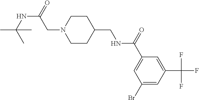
C1(Br)=CC(C(F)(F)F)=CC(C(=O)NCC2CCN(CC(NC(C)(C)C)=O)CC2)=C1
